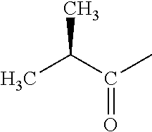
CC(C(C)=O)C
